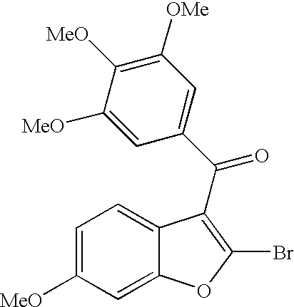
C1=C([MeO])C=C2C(=C1)C(C(C1=CC([OMe])=C([MeO])C([MeO])=C1)=O)=C(Br)O2
